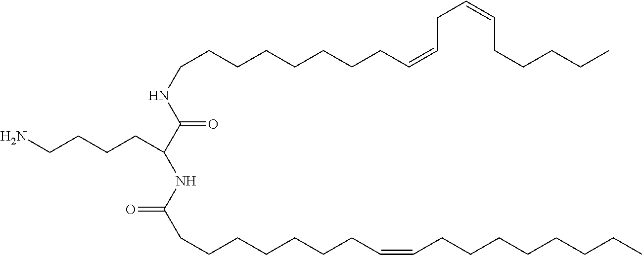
C(CCCCCCCC=CCC=CCCCCC)NC(C(NC(CCCCCCCC=CCCCCCCCC)=O)CCCCN)=O
